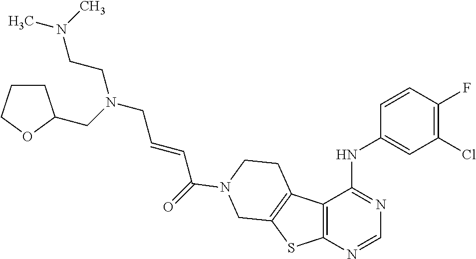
N(CC=CC(=O)N1CCC2=C(SC3=C2C(NC2=CC(Cl)=C(F)C=C2)=NC=N3)C1)(CCN(C)C)CC1CCCO1
